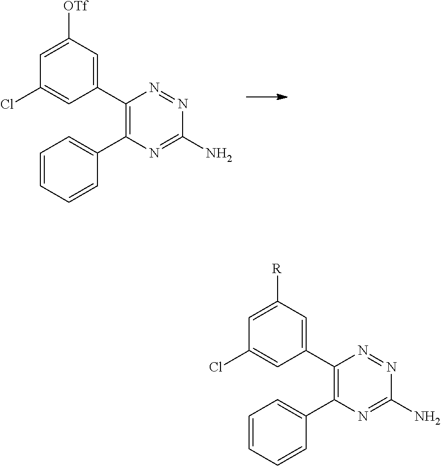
[OTf]C1=CC(Cl)=CC(C2=C(C3=CC=CC=C3)N=C(N)N=N2)=C1.[R]C1=CC(Cl)=CC(C2=C(C3=CC=CC=C3)N=C(N)N=N2)=C1
